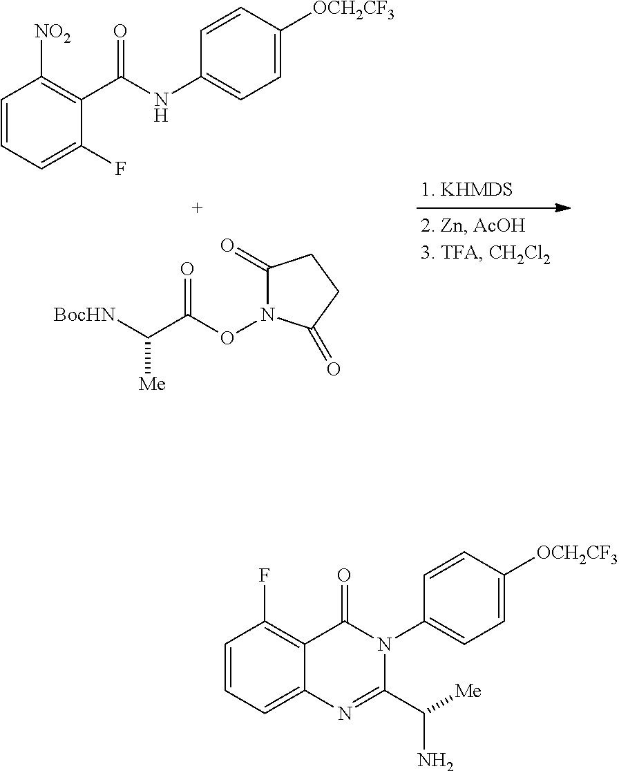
C1=CC=C(F)C(C(NC2=CC=C([OCH2CF3])C=C2)=O)=C1[NO2].C(C(ON1C(=O)CCC1=O)=O)([BocHN])[Me].C1=CC=C2C(=C1F)C(=O)N(C1=CC=C([OCH2CF3])C=C1)C(C([Me])N)=N2
